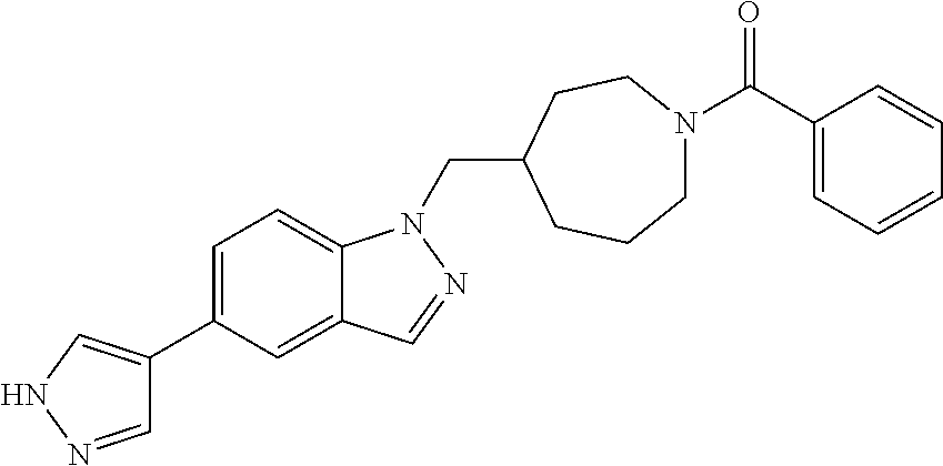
C1=NNC=C1C1=CC=C2C(=C1)C=NN2CC1CCN(C(C2=CC=CC=C2)=O)CCC1
